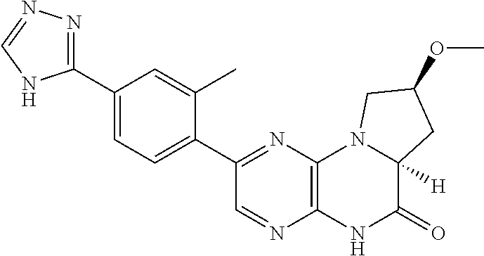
C1(C2=NN=CN2)=CC=C(C2=NC3=C(N=C2)NC(=O)C2([H])N3CC(OC)C2)C(C)=C1
